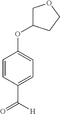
C1=CC(C([H])=O)=CC=C1OC1COCC1
